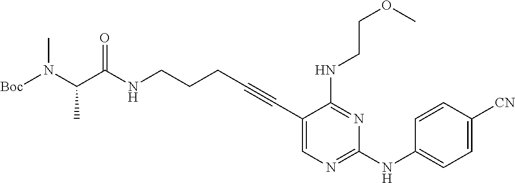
C(NCCCC#CC1=CN=C(NC2=CC=C([CN])C=C2)N=C1NCCOC)(=O)C(N(C)[Boc])C
